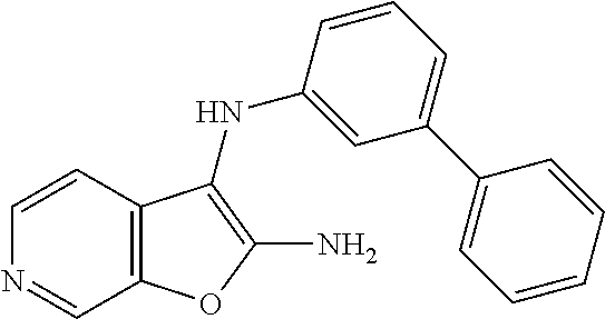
C1=CC2=C(C=N1)OC(N)=C2NC1=CC(C2=CC=CC=C2)=CC=C1
